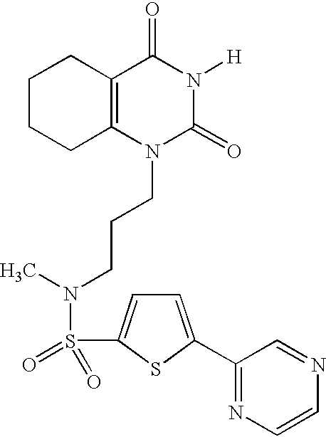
C1CCC2=C(C1)C(=O)N([H])C(=O)N2CCCN(S(=O)(=O)C1=CC=C(C2=NC=CN=C2)S1)C
